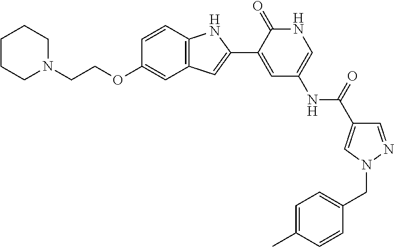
C1=CC2=C(C=C1OCCN1CCCCC1)C=C(C1=CC(NC(=O)C3=CN(CC4=CC=C(C)C=C4)N=C3)=CNC1=O)N2
